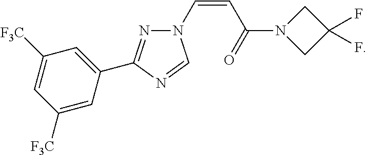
N1(C=CC(N2CC(F)(F)C2)=O)N=C(C2=CC([F3C])=CC([F3C])=C2)N=C1
